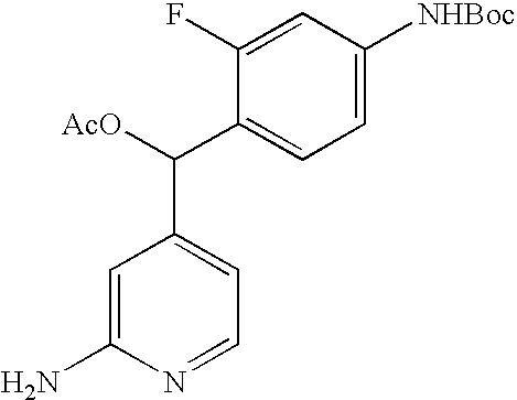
C1(N)=CC(C(C2=CC=C([NHBoc])C=C2F)[AcO])=CC=N1
